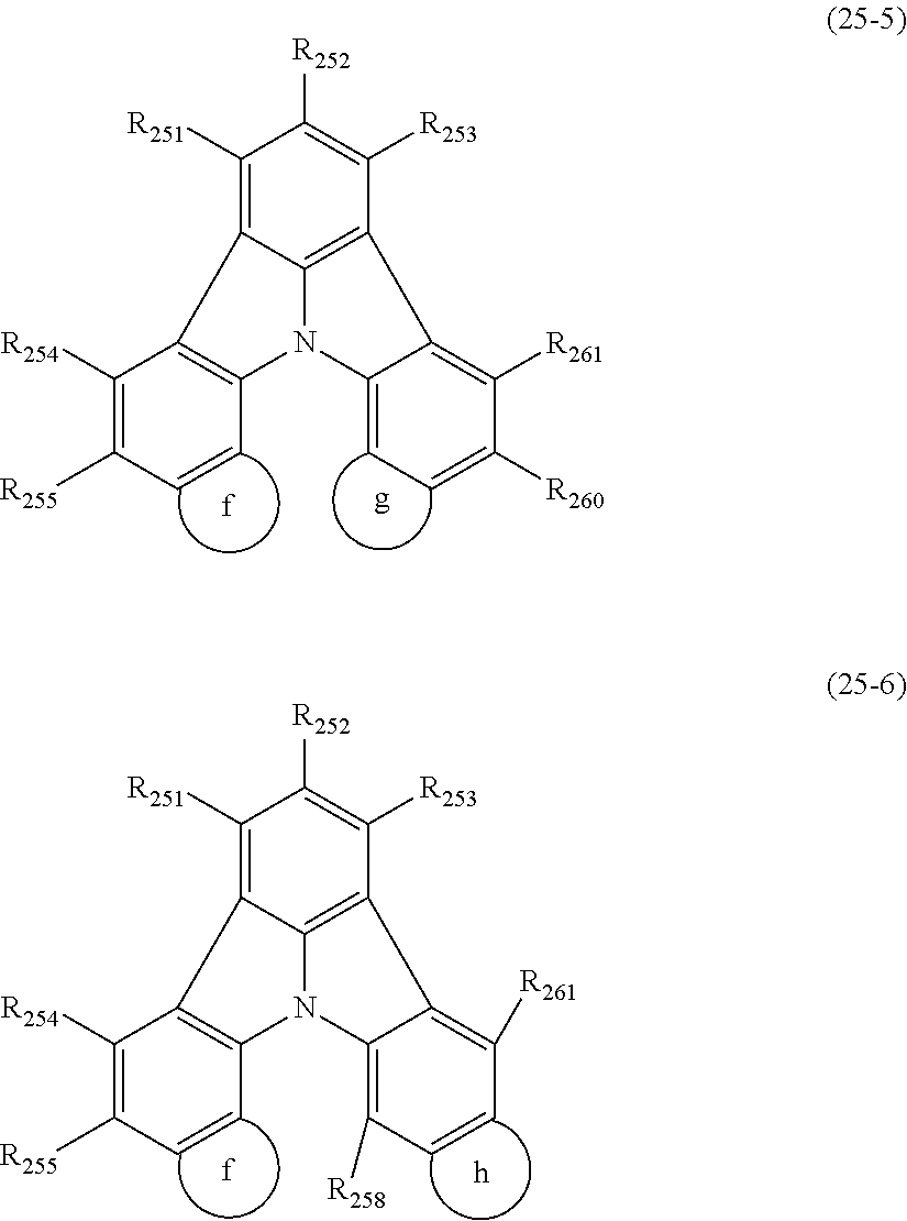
C1([R254])=C([R255])C=CC2=C1C1=C([R251])C([R252])=C([R253])C3=C1N2C1=CC=C([R260])C([R261])=C31.C1([R254])=C([R255])C=CC2=C1C1=C([R251])C([R252])=C([R253])C3=C1N2C1=C([R258])C=CC([R261])=C31
